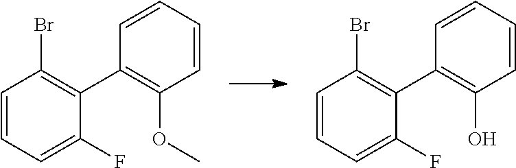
C1=CC=C(F)C(C2=C(OC)C=CC=C2)=C1Br.C1=CC=C(F)C(C2=C(O)C=CC=C2)=C1Br
